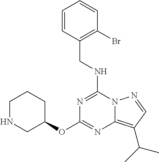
C(NC1=NC(OC2CCCNC2)=NC2=C(C(C)C)C=NN12)C1=C(Br)C=CC=C1
